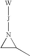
C1C(C)N1[J][W]
